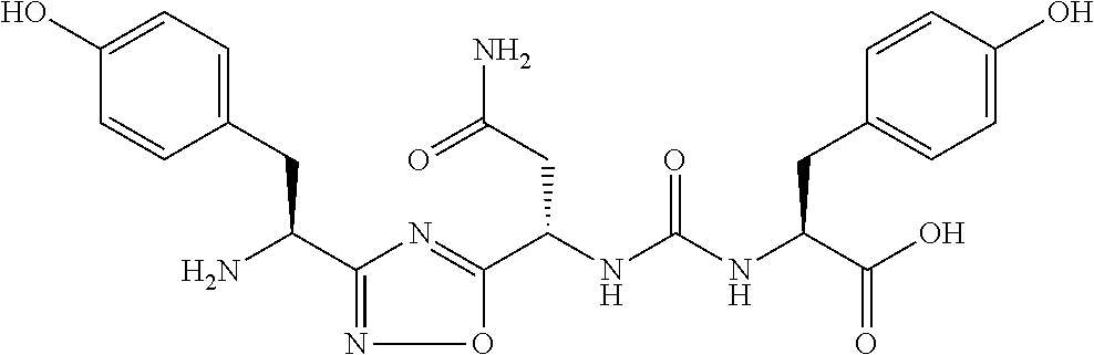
C1(C(N)CC2=CC=C(O)C=C2)=NOC(C(NC(NC(C(O)=O)CC2=CC=C(O)C=C2)=O)CC(N)=O)=N1
